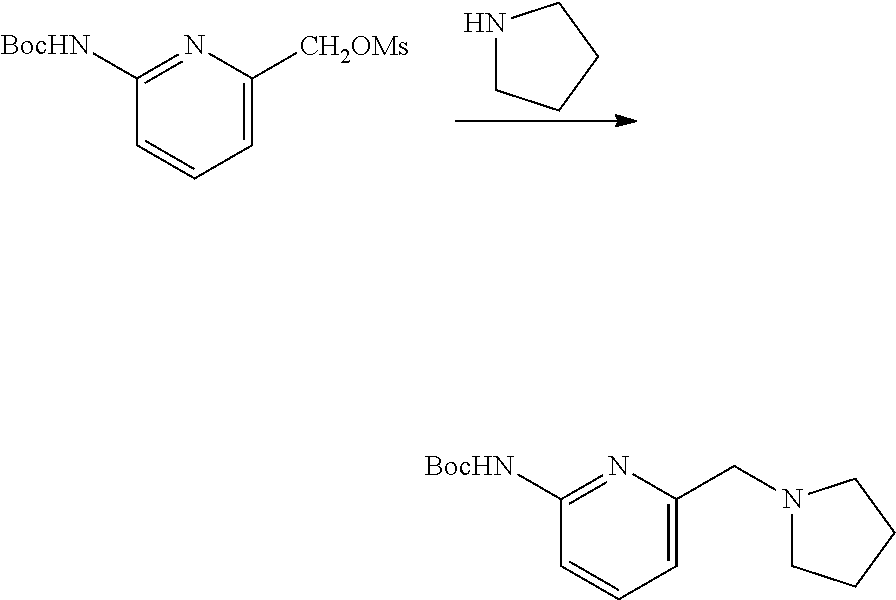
C1([BocHN])=NC([CH2OMs])=CC=C1.N1CCCC1.C1([BocHN])=NC(CN2CCCC2)=CC=C1
